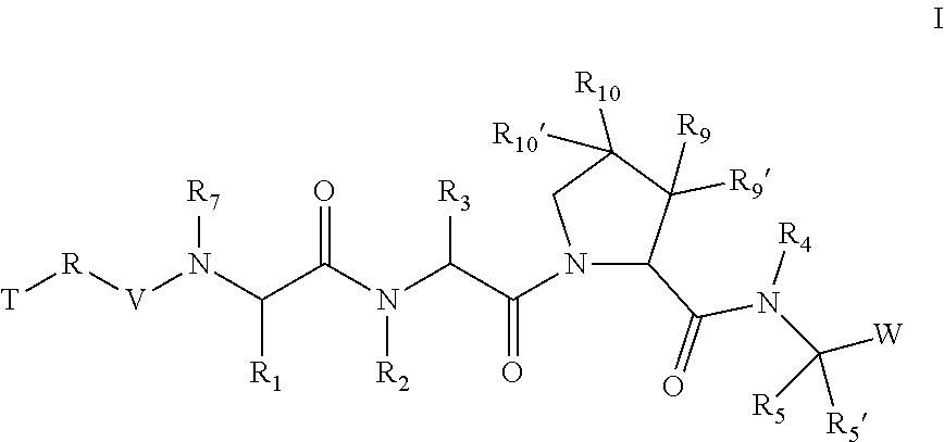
N1(C(C(N(C(C(N([V][R][T])[R7])[R1])=O)[R2])[R3])=O)C(C(N([R4])C([R5])([W])[R5])=O)C([R9])([R9])C([R10])([R10])C1
